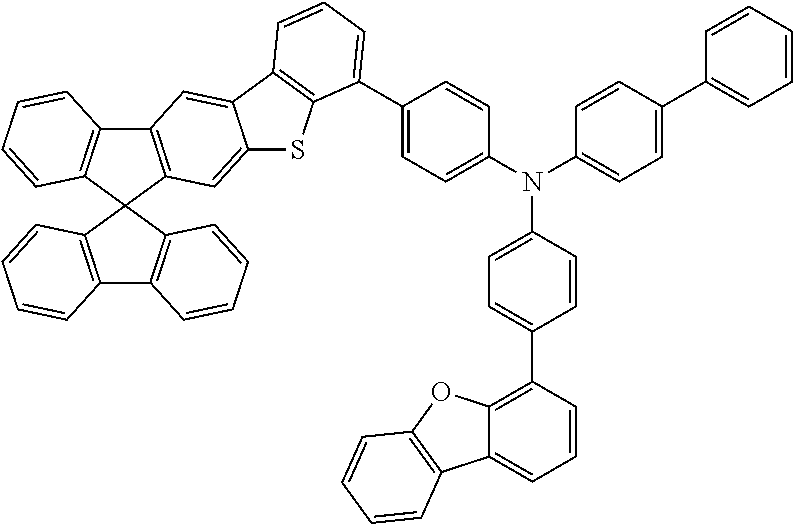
C1(C2=CC=CC=C2)=CC=C(N(C2=CC=C(C3=C4C(=CC=C3)C3=C(O4)C=CC=C3)C=C2)C2=CC=C(C3=CC=CC4=C3SC3=CC5=C(C6=C(C=CC=C6)C56C5=C(C7=C6C=CC=C7)C=CC=C5)C=C34)C=C2)C=C1
